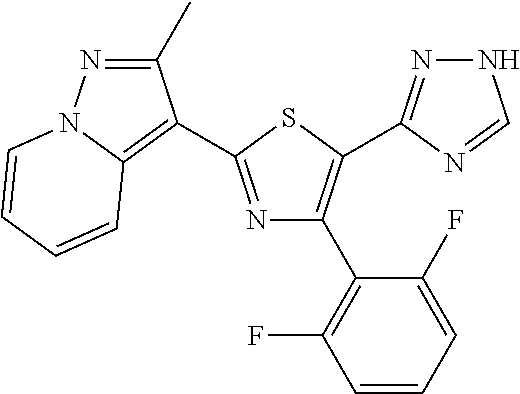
C12=C(C3=NC(C4=C(F)C=CC=C4F)=C(C4=NNC=N4)S3)C(C)=NN1C=CC=C2
